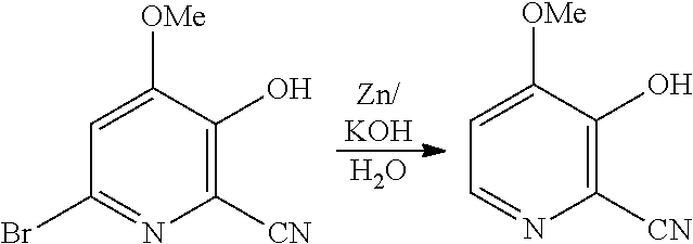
[Zn/KOH].O.C1([CN])=C(O)C([OMe])=CC(Br)=N1.C1([CN])=C(O)C([OMe])=CC=N1
